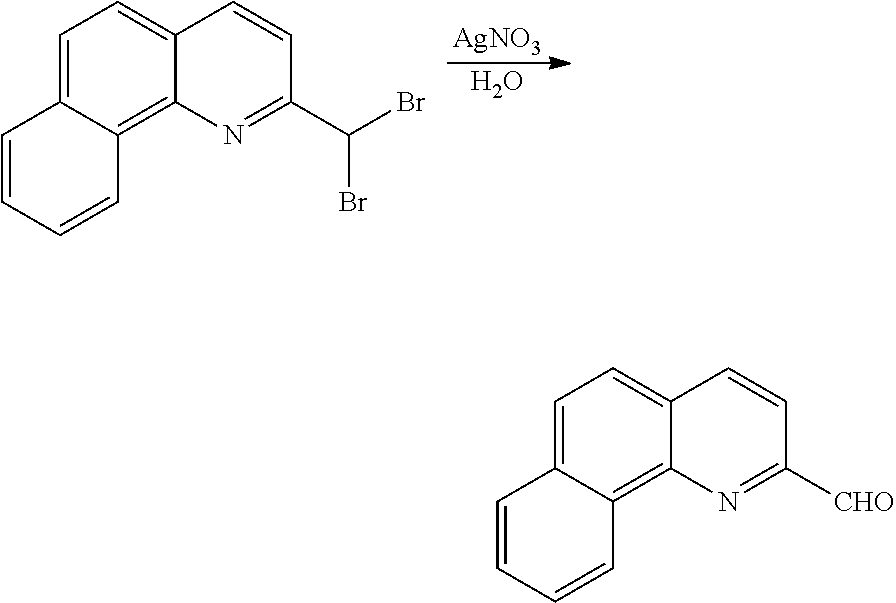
C1=C2C(=C3C(=C1)C=CC(C(Br)Br)=N3)C=CC=C2.[AgNO3].O.C1=C2C(=C3C(=C1)C=CC([CHO])=N3)C=CC=C2
